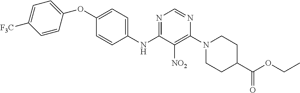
N1=C(NC2=CC=C(OC3=CC=C([F3C])C=C3)C=C2)C([NO2])=C(N2CCC(C(OCC)=O)CC2)N=C1
